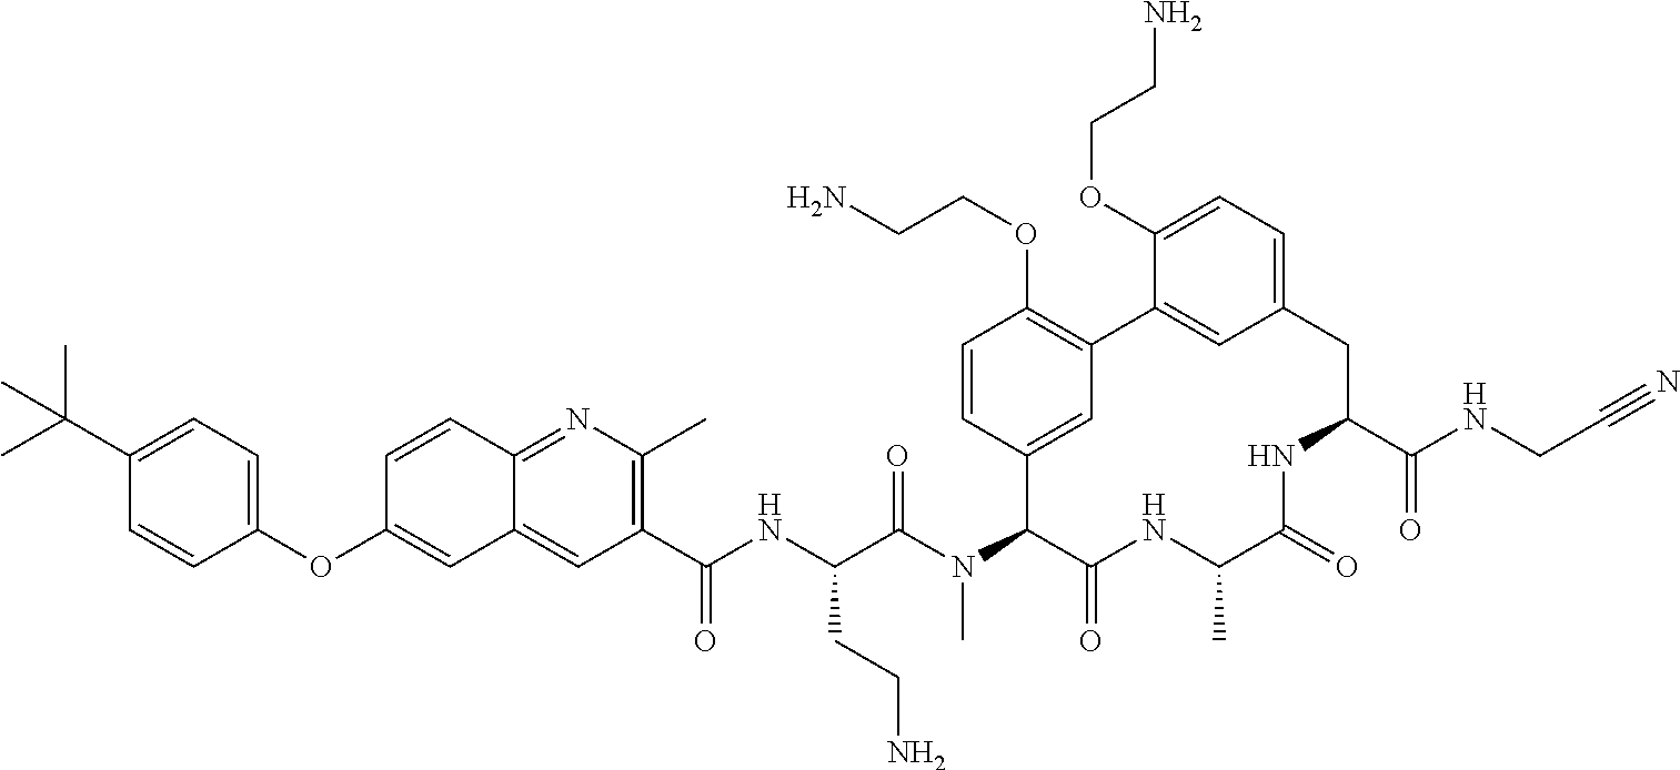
C1(C(NC(C(N(C2C(=O)NC(C)C(=O)NC(C(NCC#N)=O)CC3=CC=C(OCCN)C(=C3)C3=C(OCCN)C=CC2=C3)C)=O)CCN)=O)=C(C)N=C2C(=C1)C=C(OC1=CC=C(C(C)(C)C)C=C1)C=C2
